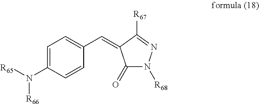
C1(=O)N([R68])N=C([R67])C1=CC1=CC=C(N([R65])[R66])C=C1
